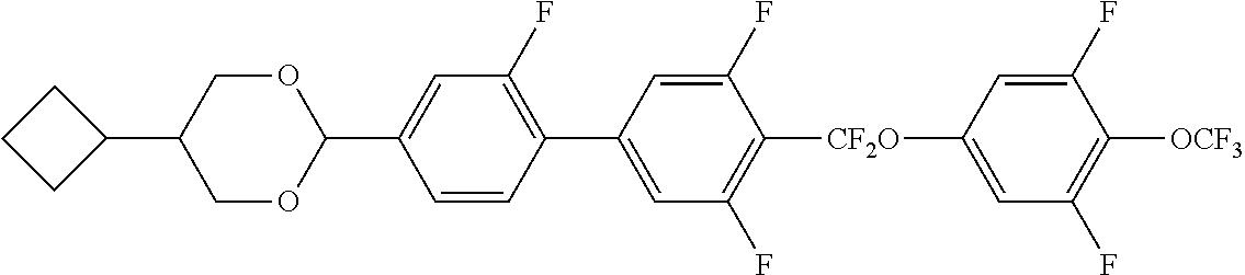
C1(C2OCC(C3CCC3)CO2)=CC(F)=C(C2=CC(F)=C([CF2O]C3=CC(F)=C([OCF3])C(F)=C3)C(F)=C2)C=C1
